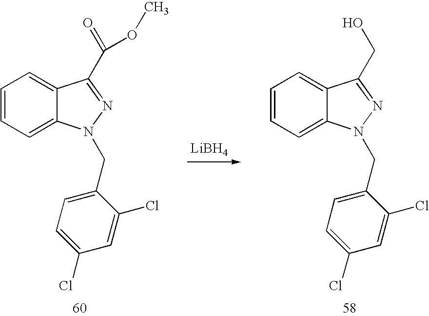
C1=CC=C2C(=C1)C(C(=O)OC)=NN2CC1=CC=C(Cl)C=C1Cl.[LiBH4].C1=CC=C2C(=C1)C(CO)=NN2CC1=CC=C(Cl)C=C1Cl
